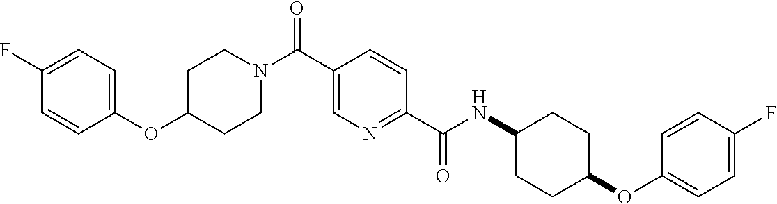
N(C(C1=NC=C(C(=O)N2CCC(OC3=CC=C(F)C=C3)CC2)C=C1)=O)C1CCC(OC2=CC=C(F)C=C2)CC1
